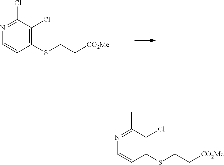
N1=C(Cl)C(Cl)=C(SCC[CO2Me])C=C1.N1=C(C)C(Cl)=C(SCC[CO2Me])C=C1
